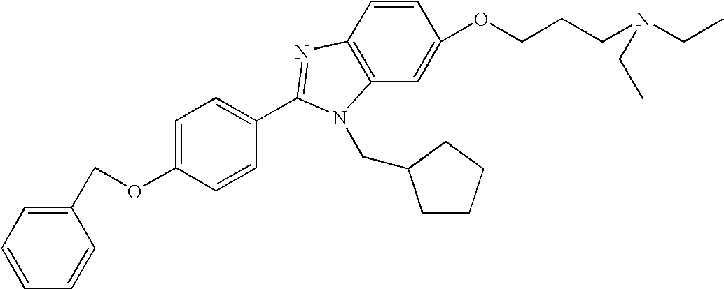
C1=CC2=C(C=C1OCCCN(CC)CC)N(CC1CCCC1)C(C1=CC=C(OCC3=CC=CC=C3)C=C1)=N2
